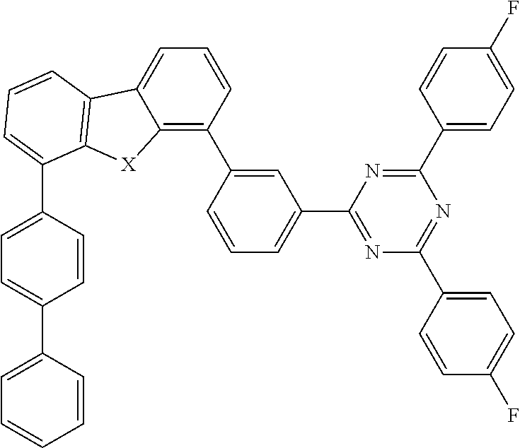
C1(C2=CC(C3=NC(C4=CC=C(F)C=C4)=NC(C4=CC=C(F)C=C4)=N3)=CC=C2)=C2C(=CC=C1)C1=C([X]2)C(C2=CC=C(C3=CC=CC=C3)C=C2)=CC=C1
